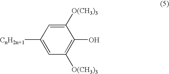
C1([O(CH3)3])=CC([CnH2n+1])=CC([O(CH3)3])=C1O
